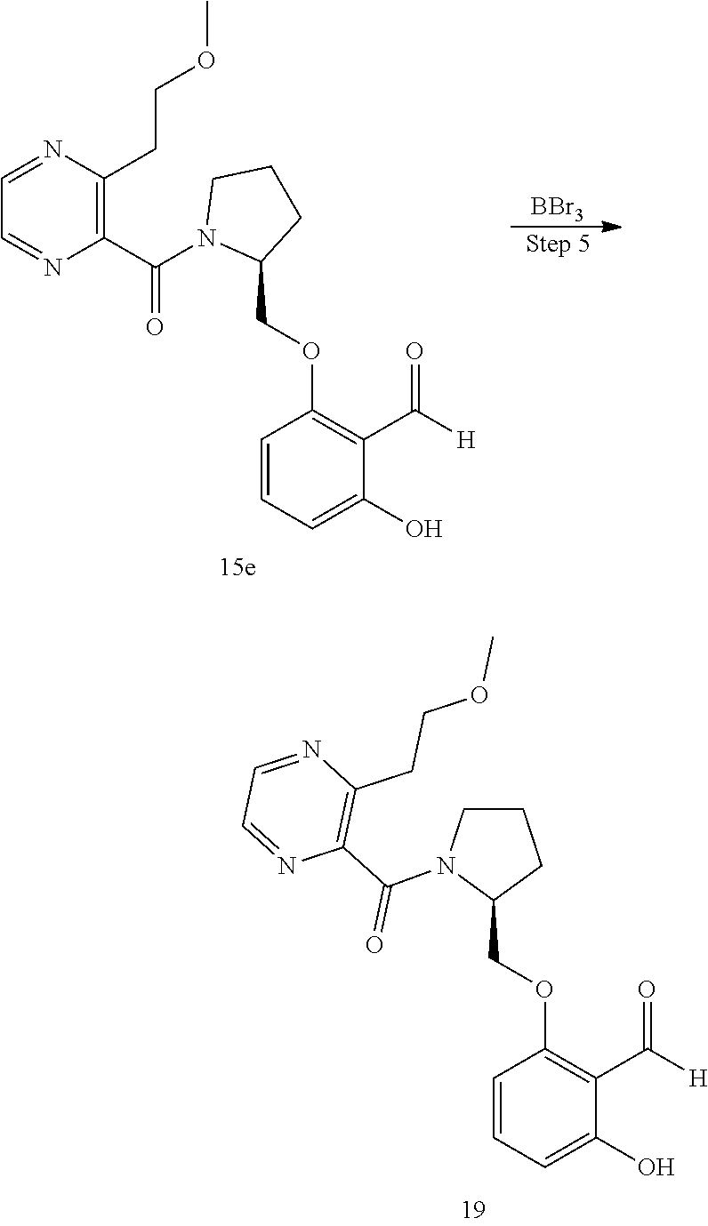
C1=CC(OCC2N(C(C3=C(CCOC)N=CC=N3)=O)CCC2)=C(C(=O)[H])C(O)=C1.[BBr3].C1=CC(OCC2CCCN2C(C2=C(CCOC)N=CC=N2)=O)=C(C(=O)[H])C(O)=C1
